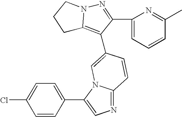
C1(Cl)=CC=C(C2=CN=C3N2C=C(C2=C4N(N=C2C2=CC=CC(C)=N2)CCC4)C=C3)C=C1
